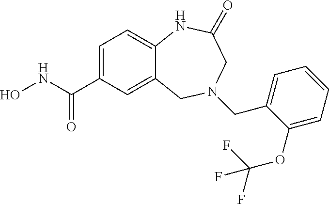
C12=CC(C(NO)=O)=CC=C1NC(=O)CN(CC1=CC=CC=C1OC(F)(F)F)C2
